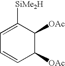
C1([OAc])C([OAc])C([SiMe2H])=CC=C1
